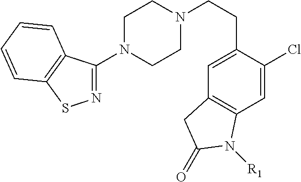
N1=C(N2CCN(CCC3=CC4=C(C=C3Cl)N([R1])C(=O)C4)CC2)C2=C(S1)C=CC=C2
